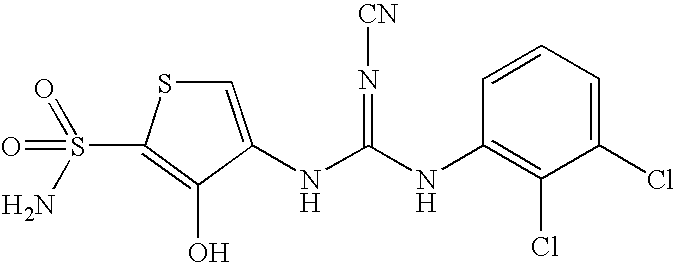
C1=C(NC(=N[CN])NC2=C(Cl)C(Cl)=CC=C2)C(O)=C(S(=O)(=O)N)S1
